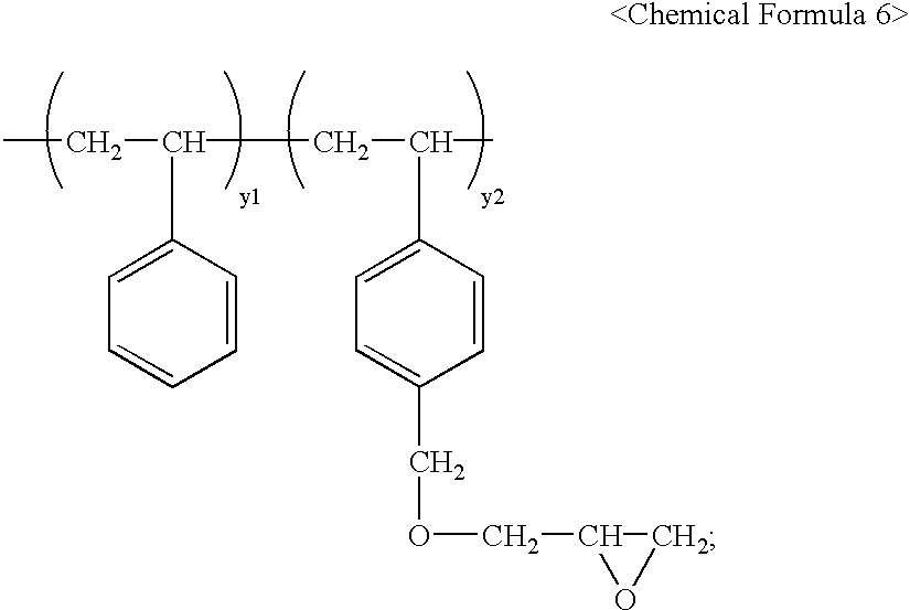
CCC(C1=CC=CC=C1)CC(C)C1=CC=C(COCC2OC2)C=C1
